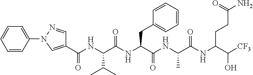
C1(C(NC(C(NC(C(NC(C(NC(C([CF3])O)CCC(N)=O)=O)C)=O)CC2=CC=CC=C2)=O)C(C)C)=O)=CN(C2=CC=CC=C2)N=C1
